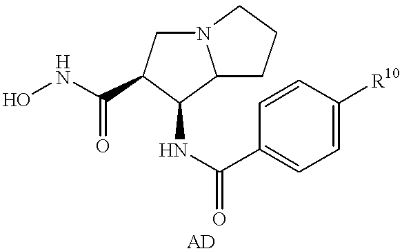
C1(NC(C2=CC=C([R10])C=C2)=O)C2N(CC1C(NO)=O)CCC2
